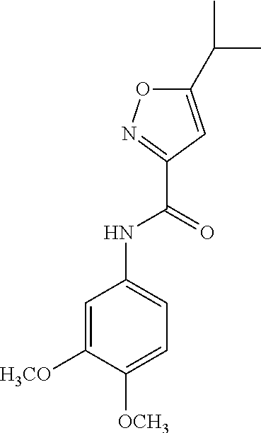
C1(NC(C2=NOC(C(C)C)=C2)=O)=CC=C([OCH3])C([H3CO])=C1
